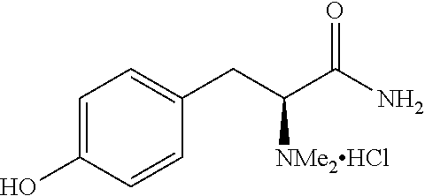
C1=C(O)C=CC(CC(C(N)=O)[NMe2HCl])=C1
